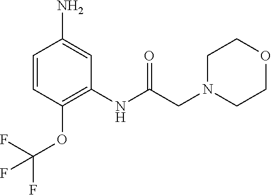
C1=CC(OC(F)(F)F)=C(NC(CN2CCOCC2)=O)C=C1N
